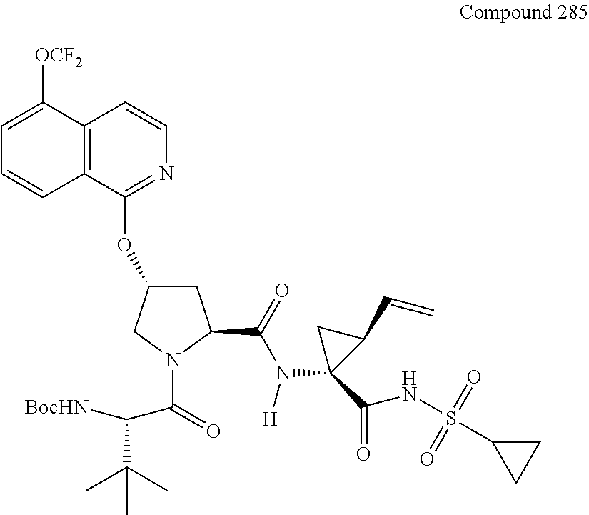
C1=C([OCF2])C2=C(C=C1)C(OC1CC(C(N(C3(C(=O)NS(=O)(=O)C4CC4)C(C=C)C3)[H])=O)N(C(=O)C(C(C)(C)C)[BocHN])C1)=NC=C2
